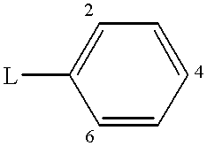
[L]C1=CC=CC=C1
